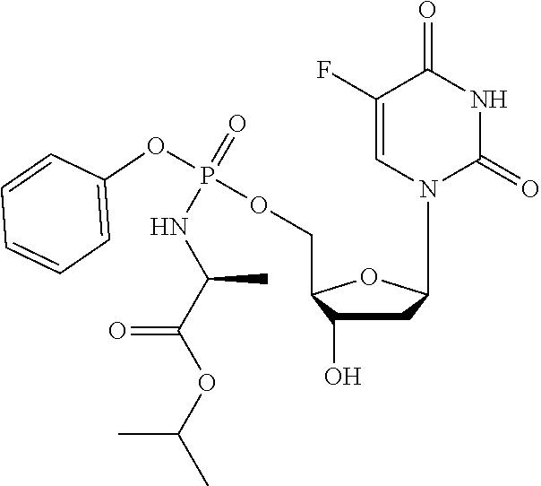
C1(F)=CN(C2CC(O)C(COP(OC3=CC=CC=C3)(NC(C)C(=O)OC(C)C)=O)O2)C(=O)NC1=O
